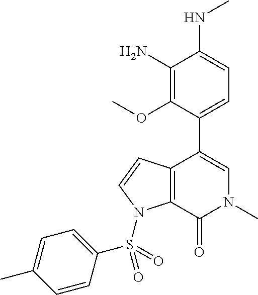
C1(N)=C(OC)C(C2=CN(C)C(=O)C3=C2C=CN3S(=O)(C2=CC=C(C)C=C2)=O)=CC=C1NC
